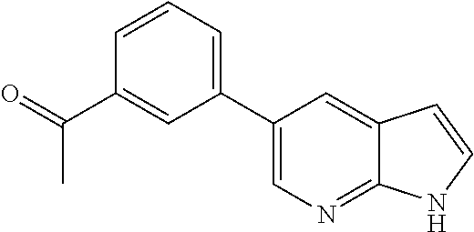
C1(C2=CC=CC(C(=O)C)=C2)=CN=C2C(=C1)C=CN2
